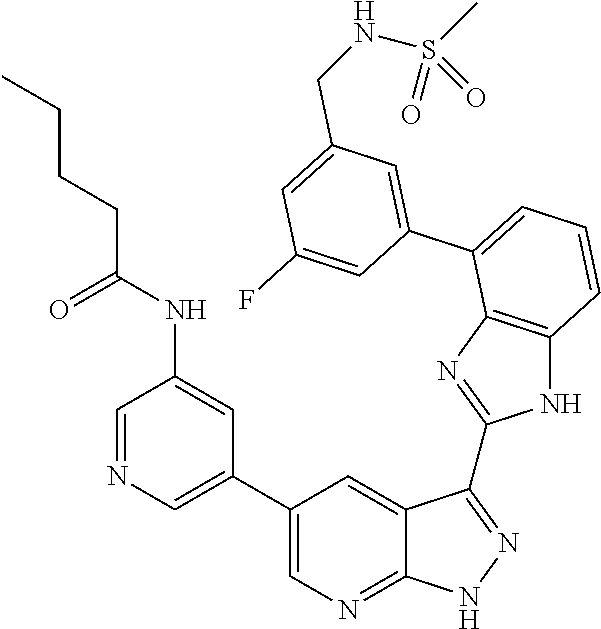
C1=C(C2=CC=CC3=C2N=C(C2=NNC4=NC=C(C5=CN=CC(NC(CCCC)=O)=C5)C=C42)N3)C=C(F)C=C1CNS(=O)(C)=O
